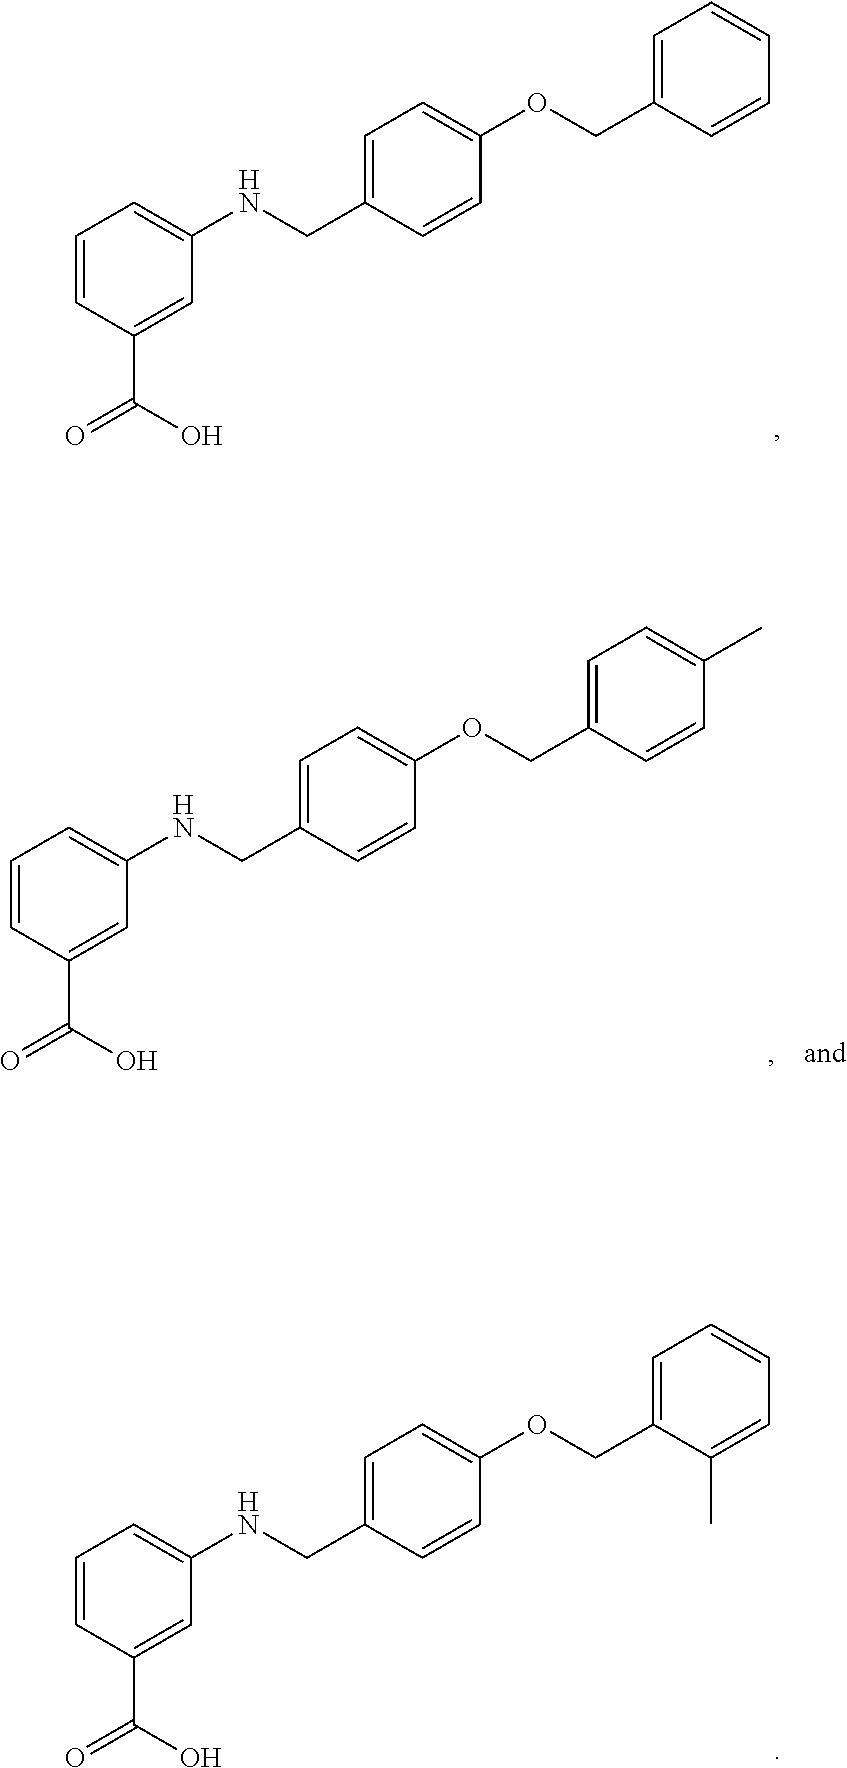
C1=CC(C(O)=O)=CC(NCC2=CC=C(OCC3=CC=CC=C3)C=C2)=C1.C1=CC(C(O)=O)=CC(NCC2=CC=C(OCC3=CC=C(C)C=C3)C=C2)=C1.C1=CC(C(O)=O)=CC(NCC2=CC=C(OCC3=CC=CC=C3C)C=C2)=C1
